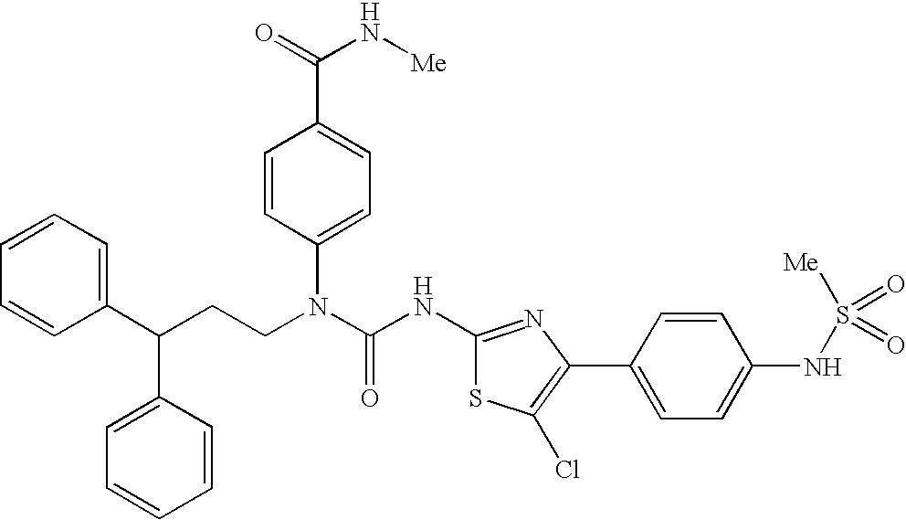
C1(C(CCN(C(NC2=NC(C3=CC=C(NS([Me])(=O)=O)C=C3)=C(Cl)S2)=O)C2=CC=C(C(=O)N[Me])C=C2)C2=CC=CC=C2)=CC=CC=C1
